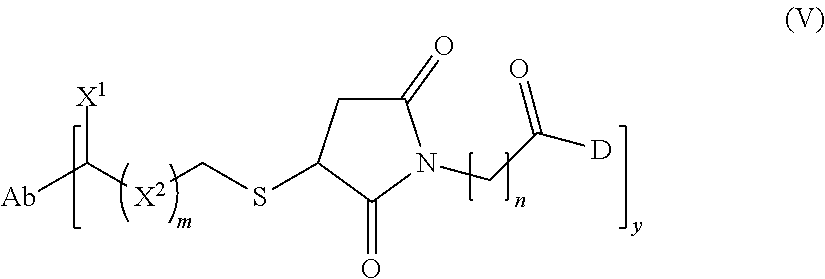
[X1]C([X2]CSC1CC(=O)N(CC([D])=O)C1=O)[Ab]
